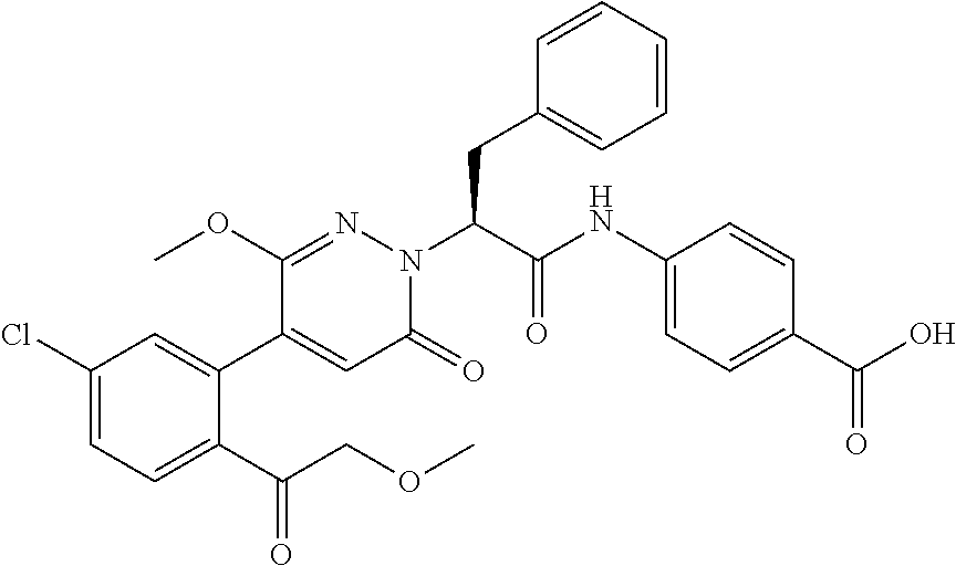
C1(Cl)=CC=C(C(COC)=O)C(C2=CC(=O)N(C(C(NC3=CC=C(C(O)=O)C=C3)=O)CC3=CC=CC=C3)N=C2OC)=C1
